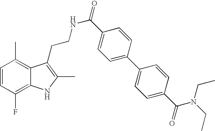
C1=CC(F)=C2C(=C1C)C(CCNC(=O)C1=CC=C(C3=CC=C(C(N(CC)CC)=O)C=C3)C=C1)=C(C)N2
